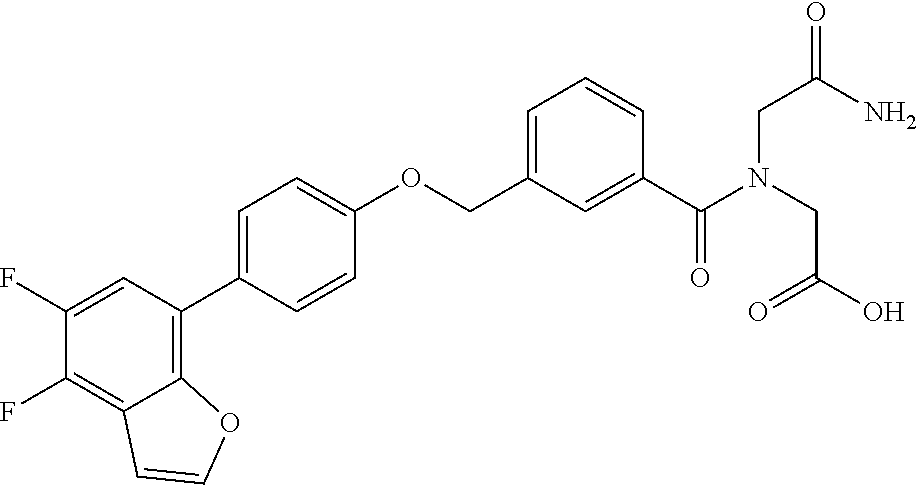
C1(F)=CC(C2=CC=C(OCC3=CC=CC(C(N(CC(O)=O)CC(=O)N)=O)=C3)C=C2)=C2C(=C1F)C=CO2
